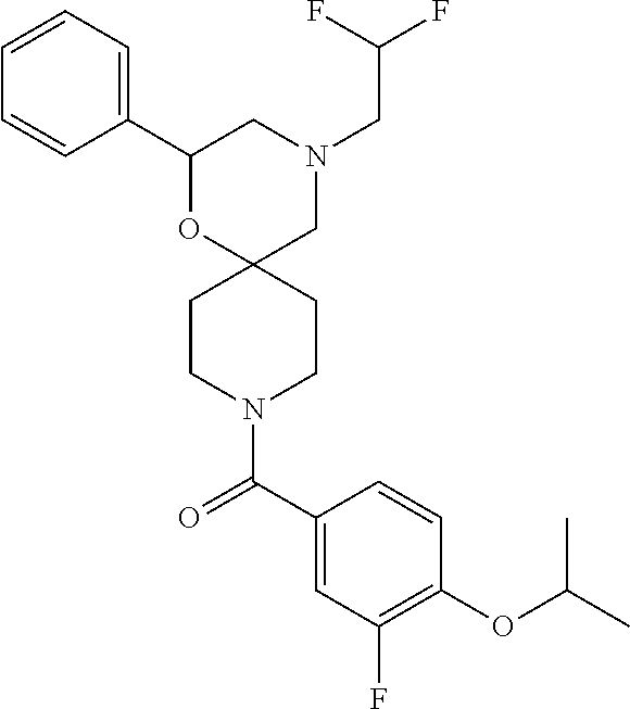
C1(C2=CC=CC=C2)OC2(CN(CC(F)F)C1)CCN(C(C1=CC(F)=C(OC(C)C)C=C1)=O)CC2
